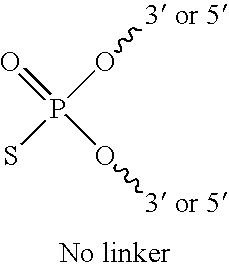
P(O[3 or 5])(=O)(O[3 or 5])S
